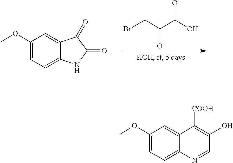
C1(OC)=CC=C2C(=C1)C(=O)C(=O)N2.BrCC(C(O)=O)=O.C1(OC)=CC=C2C(=C1)C([COOH])=C(O)C=N2
